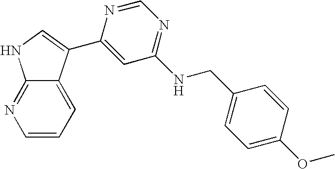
C1(C2=CNC3=NC=CC=C32)=CC(NCC2=CC=C(OC)C=C2)=NC=N1
